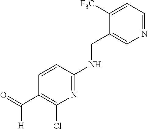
N1=C(NCC2=CN=CC=C2[F3C])C=CC(C([H])=O)=C1Cl
